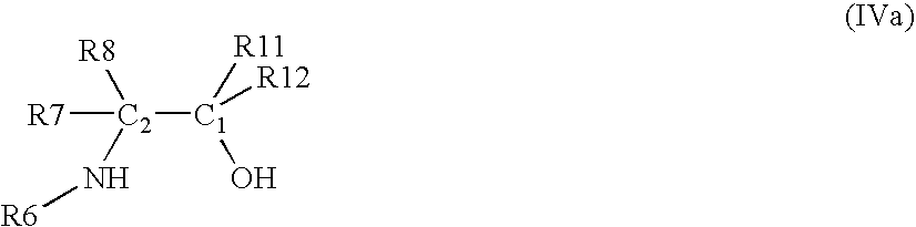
[C2]([C1]([R11])(O)[R12])([R7])([R8])N[R6]
